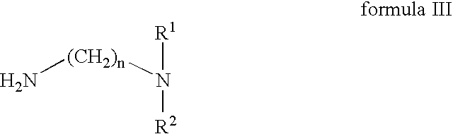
N[(CH2)n]N([R1])[R2]
